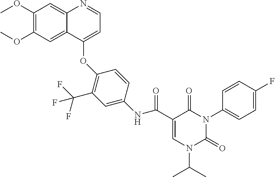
C1(OC)=C(OC)C=C2C(=C1)N=CC=C2OC1=C(C(F)(F)F)C=C(NC(C2=CN(C(C)C)C(=O)N(C3=CC=C(F)C=C3)C2=O)=O)C=C1
